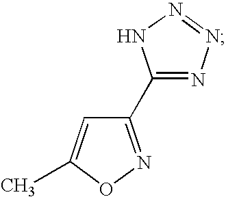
C1(C2=NN=NN2)=NOC(C)=C1
